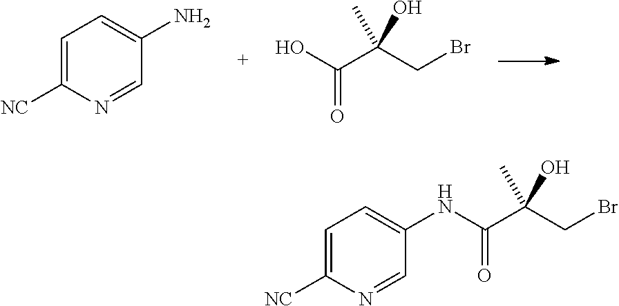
C1=C([NC])N=CC(N)=C1.OC(C(CBr)(C)O)=O.C(C(CBr)(C)O)(=O)NC1=CC=C([NC])N=C1
